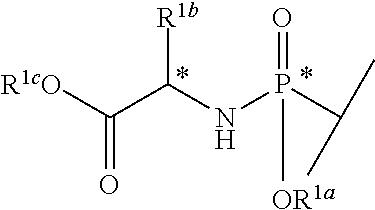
C(=O)([R1cO])C(NP(C(C)C)(=O)[OR1a])[R1b]
